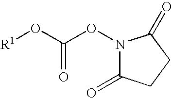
N1(OC(O[R1])=O)C(=O)CCC1=O
